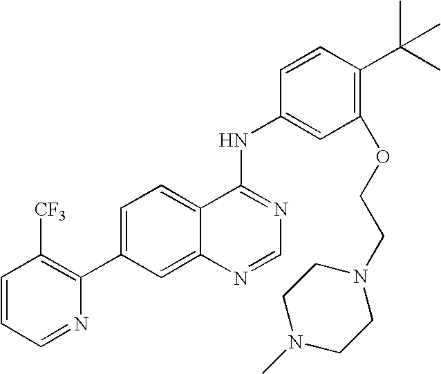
C1=CC=NC(C2=CC=C3C(=C2)N=CN=C3NC2=CC(OCCN3CCN(C)CC3)=C(C(C)(C)C)C=C2)=C1[CF3]
